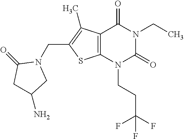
C12=C(N(CCC(F)(F)F)C(=O)N(CC)C1=O)SC(CN1C(=O)CC(N)C1)=C2C
